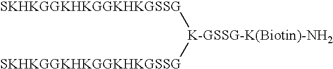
[SKHKGGKHKGGKHKGSSG][K-GSSG-K(Biotin)-NH2][SKHKGGKHKGGKHKGSSG]
